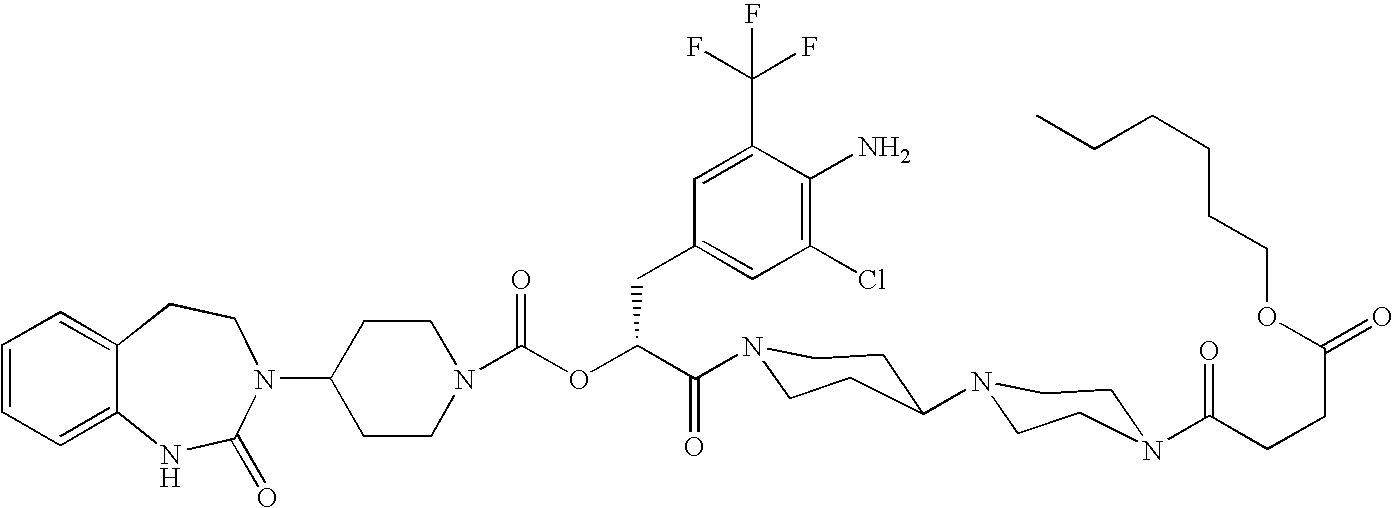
C12=CC=CC=C1NC(=O)N(C1CCN(C(OC(C(=O)N3CCC(N4CCN(C(CCC(=O)OCCCCCC)=O)CC4)CC3)CC3=CC(Cl)=C(N)C(C(F)(F)F)=C3)=O)CC1)CC2
